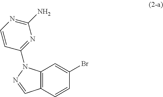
C12=C(C=CC(Br)=C1)C=NN2C1=NC(N)=NC=C1
